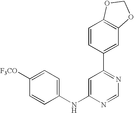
C1(NC2=CC(C3=CC4=C(C=C3)OCO4)=NC=N2)=CC=C([F3CO])C=C1
